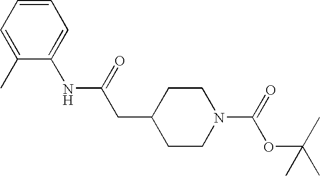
C1=C(C)C(NC(CC2CCN(C(=O)OC(C)(C)C)CC2)=O)=CC=C1
